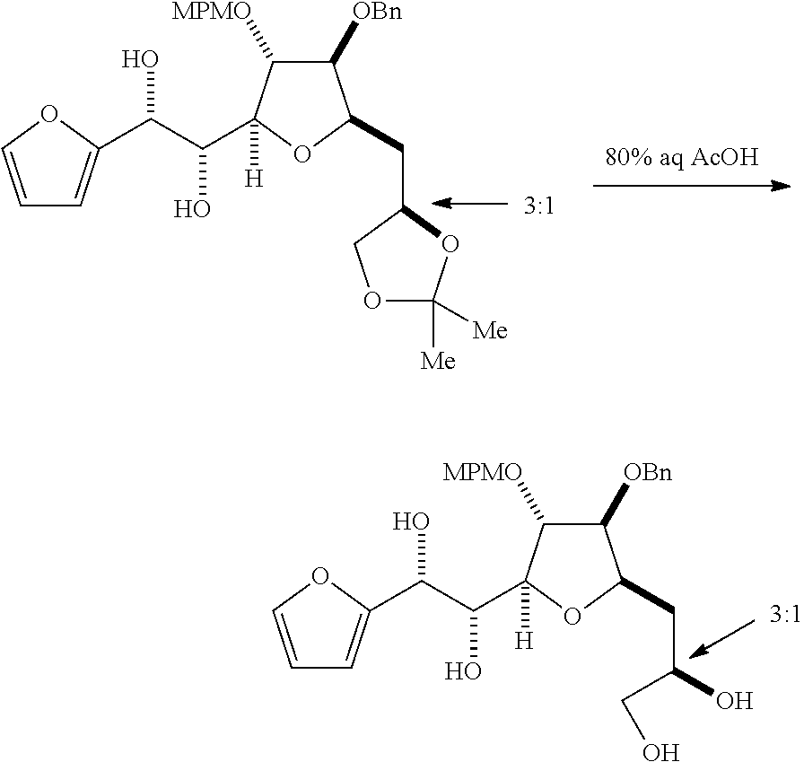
C1([OBn])C([MPMO])C(C(C(C2=CC=CO2)O)O)([H])OC1CC(CO)O.C1([OBn])C([MPMO])C(C(C(C2=CC=CO2)O)O)([H])OC1CC1COC([Me])([Me])O1
